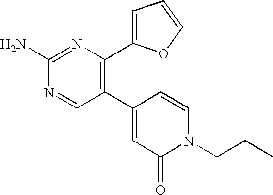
C1(C2=CC(=O)N(CCC)C=C2)=C(C2=CC=CO2)N=C(N)N=C1
